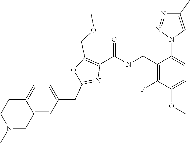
N1=NN(C2=CC=C(OC)C(F)=C2CNC(C2=C(COC)OC(CC3=CC=C4C(=C3)CN(C)CC4)=N2)=O)C=C1C
